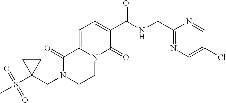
C(N1CCN2C(=CC=C(C(NCC3=NC=C(Cl)C=N3)=O)C2=O)C1=O)C1(S(C)(=O)=O)CC1
